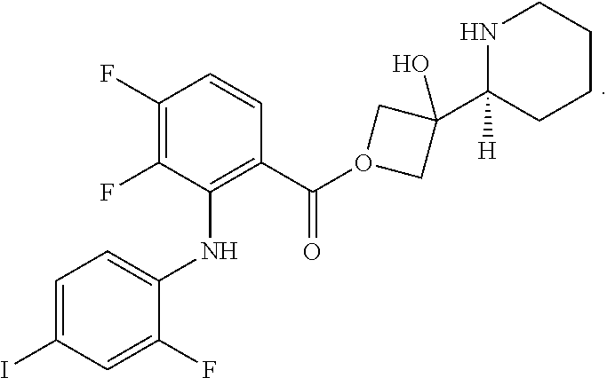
C1(F)=C(F)C=CC(C(O2CC(C3([H])CCCCN3)(O)C2)=O)=C1NC1=CC=C(I)C=C1F
